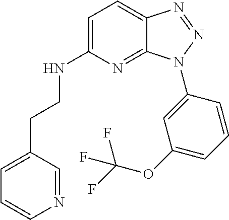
C1=C(NCCC2=CC=CN=C2)N=C2C(=C1)N=NN2C1=CC(OC(F)(F)F)=CC=C1
